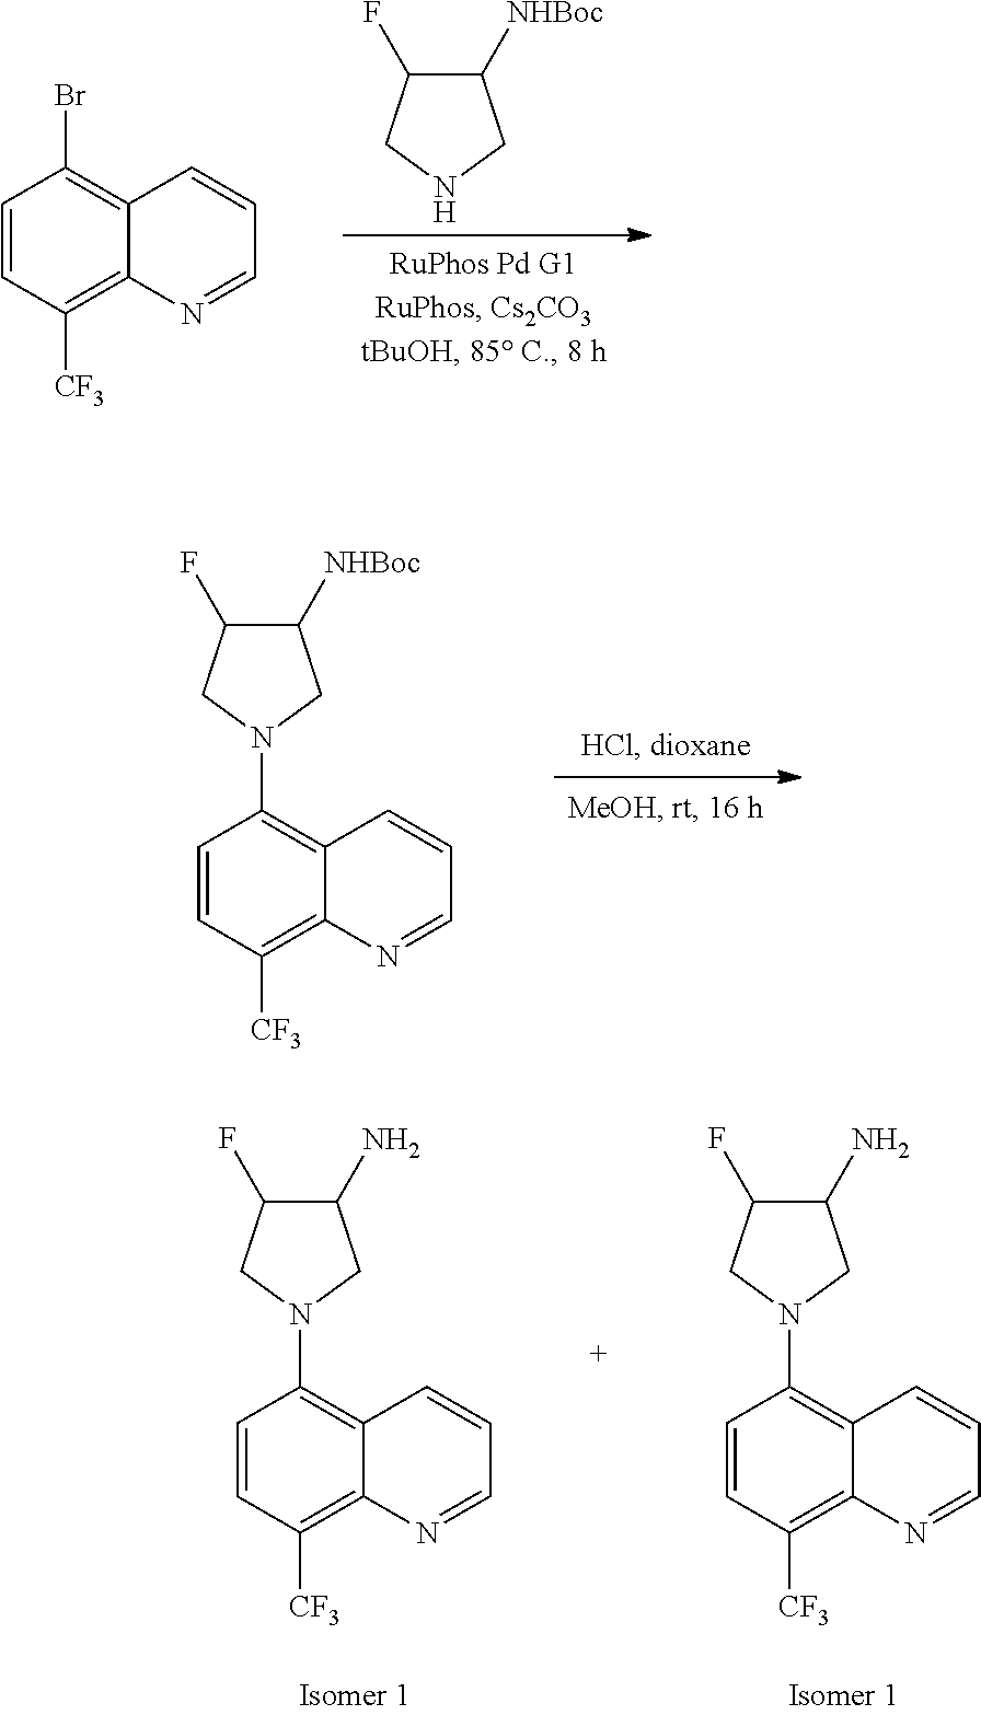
C1=CC([CF3])=C2C(=C1Br)C=CC=N2.N1CC([NHBoc])C(F)C1.C1=CC([CF3])=C2C(=C1N1CC([NHBoc])C(F)C1)C=CC=N2.C1=CC([CF3])=C2C(=C1N1CC(N)C(F)C1)C=CC=N2.C1=CC([CF3])=C2C(=C1N1CC(N)C(F)C1)C=CC=N2
